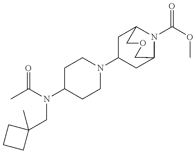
CC(N(C1CCN(C2CC3N(C(OC)=O)C(C2)COC3)CC1)CC1(C)CCC1)=O
